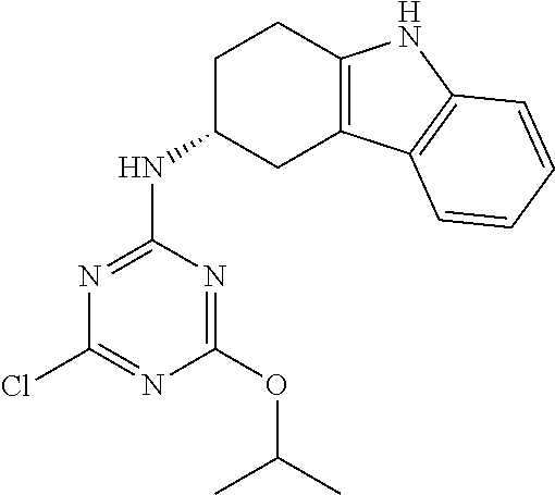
ClC1=NC(OC(C)C)=NC(NC2CCC3=C(C4=C(N3)C=CC=C4)C2)=N1
